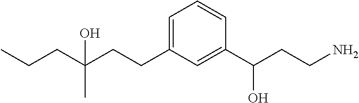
CCCC(CCC1=CC=CC(C(CCN)O)=C1)(C)O
